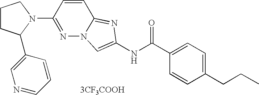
[3CF3COOH].C1=CC(CCC)=CC=C1C(NC1=CN2N=C(N3CCCC3C3=CN=CC=C3)C=CC2=N1)=O
